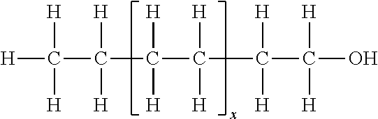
[H]C(C(C(C(C(C([H])([H])O)([H])[H])([H])[H])([H])[H])([H])[H])([H])[H]
